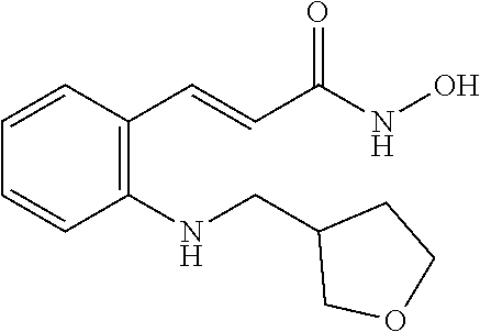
C1=CC(C=CC(NO)=O)=C(NCC2COCC2)C=C1
